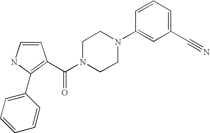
C1=CNC(C2=CC=CC=C2)=C1C(N1CCN(C2=CC(C#N)=CC=C2)CC1)=O
